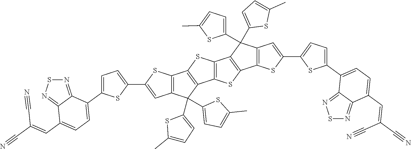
C12=C(SC(C3=CC=C(C4=CC=C(C=C(C#N)C#N)C5=NSN=C45)S3)=C1)C1=C(C2(C2=CC=C(C)S2)C2=CC=C(C)S2)C2=C(S1)C1=C(S2)C2=C(C1(C1=CC=C(C)S1)C1=CC=C(C)S1)C=C(C1=CC=C(C3=CC=C(C=C(C#N)C#N)C4=NSN=C34)S1)S2
